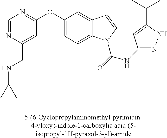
C1=NC(CNC2CC2)=CC(OC2=CC=C3C(=C2)C=CN3C(=O)NC2=NNC(C(C)C)=C2)=N1
